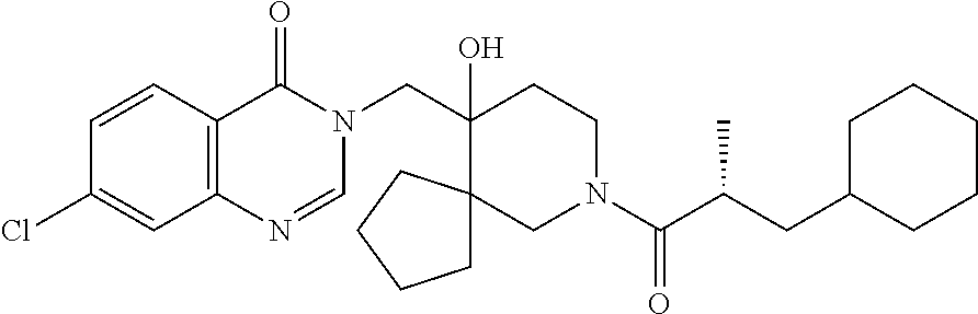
C(C1(O)CCN(C(C(CC2CCCCC2)C)=O)CC12CCCC2)N1C(=O)C2=C(N=C1)C=C(Cl)C=C2
